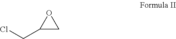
C(C1CO1)Cl
